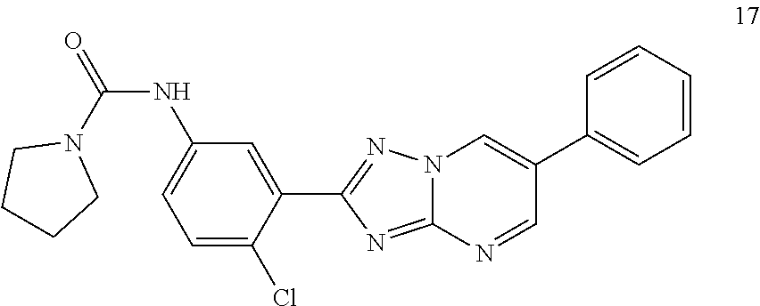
C(NC1=CC=C(Cl)C(C2=NN3C(=N2)N=CC(C2=CC=CC=C2)=C3)=C1)(=O)N1CCCC1
